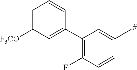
C1=C([F3CO])C=C(C2=C(F)C=CC(C)=C2)C=C1
